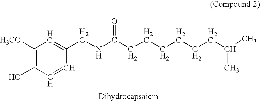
C1([H3CO])=C(O)C=CC(CNC(CCCCCCC(C)C)=O)=C1
